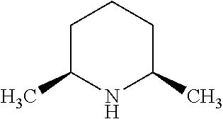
C1C(C)NC(C)CC1
